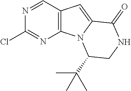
N1=CC2=C(N=C1Cl)N1C(=C2)C(=O)NCC1C(C)(C)C
